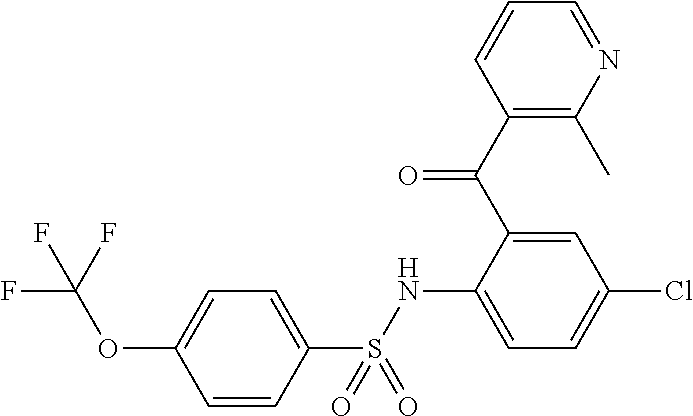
C1=CC(S(NC2=CC=C(Cl)C=C2C(C2=C(C)N=CC=C2)=O)(=O)=O)=CC=C1OC(F)(F)F
